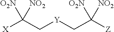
[X]C(C[Y]CC([Z])([NO2])[O2N])([NO2])[O2N]
